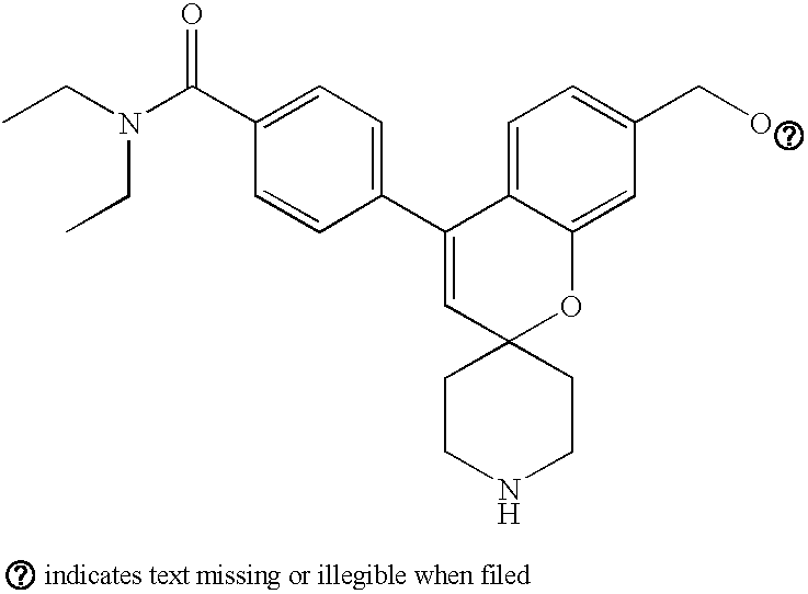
CCN(C(C1=CC=C(C2=CC3(OC4=CC(CO)=CC=C24)CCNCC3)C=C1)=O)CC
